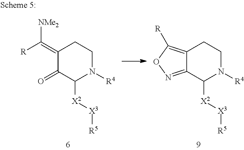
C1(=C([NMe2])[R])C(=O)C([X2][X3][R5])N([R4])CC1.C12=C([R])ON=C1C([X2][X3][R5])N([R4])CC2
